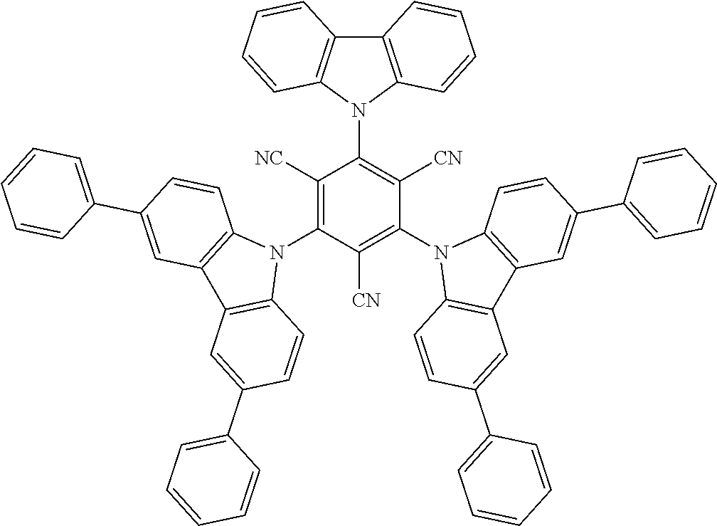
C1([NC])=C(N2C3=C(C4=C2C=CC(C2=CC=CC=C2)=C4)C=C(C2=CC=CC=C2)C=C3)C([CN])=C(N2C3=C(C4=C2C=CC(C2=CC=CC=C2)=C4)C=C(C2=CC=CC=C2)C=C3)C([CN])=C1N1C2=C(C3=C1C=CC=C3)C=CC=C2
